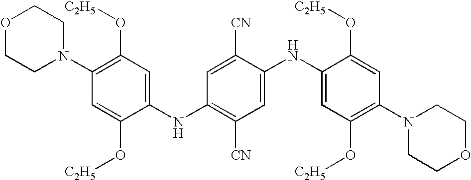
C1(N2CCOCC2)=C(O[C2H5])C=C(NC2=C([CN])C=C(NC3=CC(O[C2H5])=C(N4CCOCC4)C=C3O[C2H5])C([CN])=C2)C(O[C2H5])=C1
